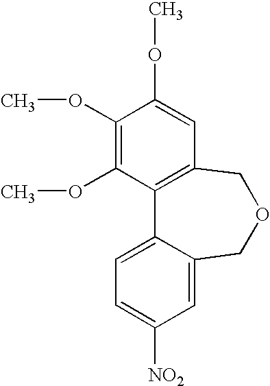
C1(OC)=C(OC)C2=C(C=C1OC)COCC1=CC([NO2])=CC=C21
